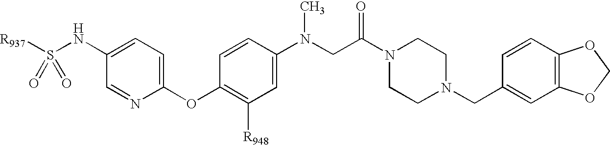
[R937]S(NC1=CC=C(OC2=C([R948])C=C(N(CC(N3CCN(CC4=CC5=C(C=C4)OCO5)CC3)=O)C)C=C2)N=C1)(=O)=O
